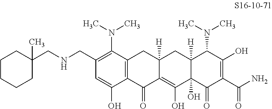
C1CCCC(CNCC2=C(N(C)C)C3=C(C(O)=C2)C(=O)C2=C(O)C4(O)C([H])(CC2([H])C3)C(N(C)C)C(O)=C(C(N)=O)C4=O)(C)C1
